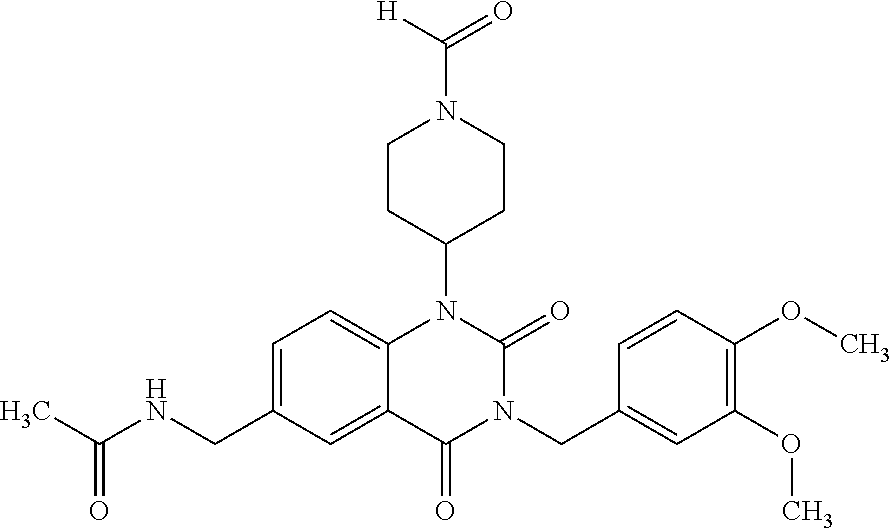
C1=C(CNC(=O)C)C=C2C(=C1)N(C1CCN(C([H])=O)CC1)C(=O)N(CC1=CC(OC)=C(OC)C=C1)C2=O
